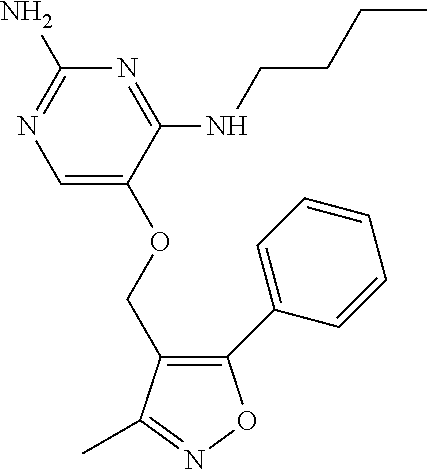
C1=C(OCC2=C(C3=CC=CC=C3)ON=C2C)C(NCCCC)=NC(N)=N1
